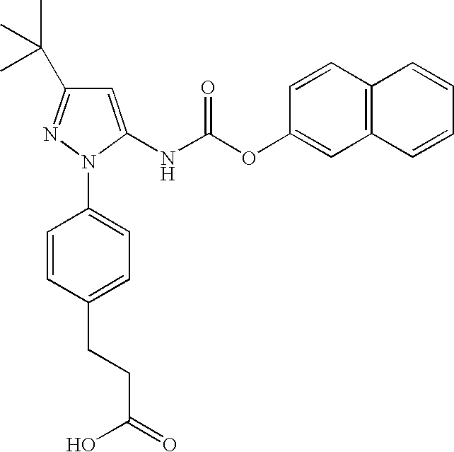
C1=C(NC(OC2=CC3=C(C=C2)C=CC=C3)=O)N(C2=CC=C(CCC(=O)O)C=C2)N=C1C(C)(C)C
